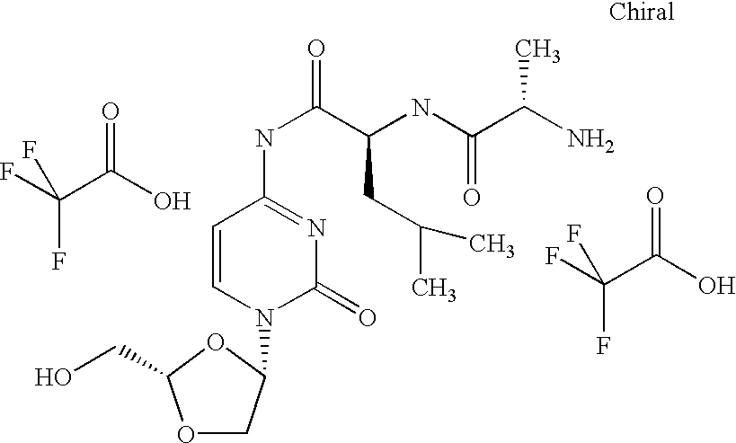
O1CC(N2C(=O)N=C(NC(=O)C(CC(C)C)NC(C(N)C)=O)C=C2)OC1CO.O=C(O)C(F)(F)F.O=C(O)C(F)(F)F
